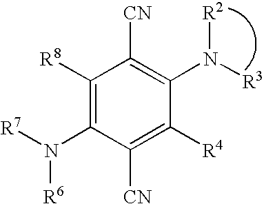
C1([R8])=C(N([R7])[R6])C([CN])=C([R4])C(N([R3])[R2])=C1[CN]
